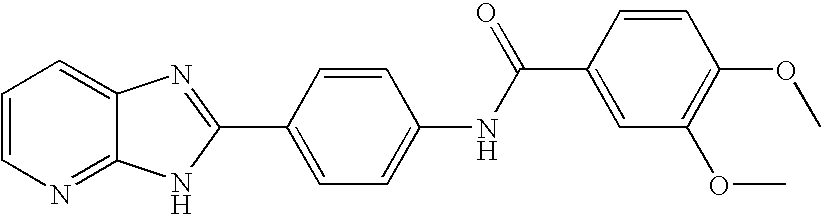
C1=CN=C2C(=C1)N=C(C1=CC=C(NC(C3=CC(OC)=C(OC)C=C3)=O)C=C1)N2
